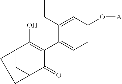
C12C(=O)C(C3=CC=C(O[A])C=C3CC)=C(O)C(C1)CC2
